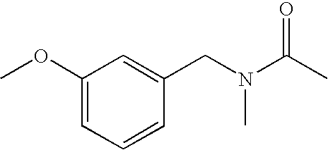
C1=C(OC)C=C(CN(C)C(C)=O)C=C1
